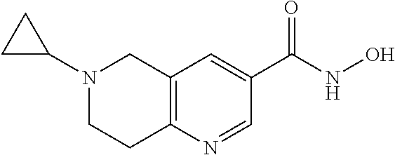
C12=C(N=CC(C(NO)=O)=C1)CCN(C1CC1)C2
